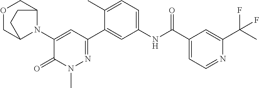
C1(N2C3COCC2CC3)=CC(C2=CC(NC(C3=CC=NC(C(C)(F)F)=C3)=O)=CC=C2C)=NN(C)C1=O
